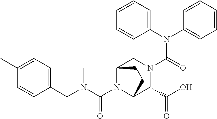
C1(N(C2=CC=CC=C2)C(=O)N2CC3N(C(N(C)CC4=CC=C(C)C=C4)=O)C(C2C(O)=O)CC3)=CC=CC=C1
